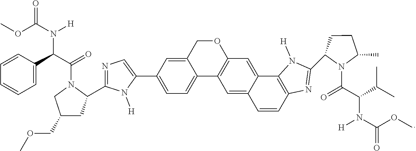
O(C(N([H])C(C(=O)N1CC(COC)CC1C1=NC=C(C2=CC=C3C(=C2)COC2=C3C=C3C(=C2)C2=C(C=C3)N=C(C3N(C(=O)C(C(C)C)N([H])C(OC)=O)C(C)CC3)N2[H])N1[H])C1=CC=CC=C1)=O)C
